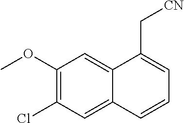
C1(OC)=C(Cl)C=C2C(=C1)C(C[CN])=CC=C2
